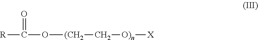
[R]C(=O)O[(CH2]C[O)n][X]
